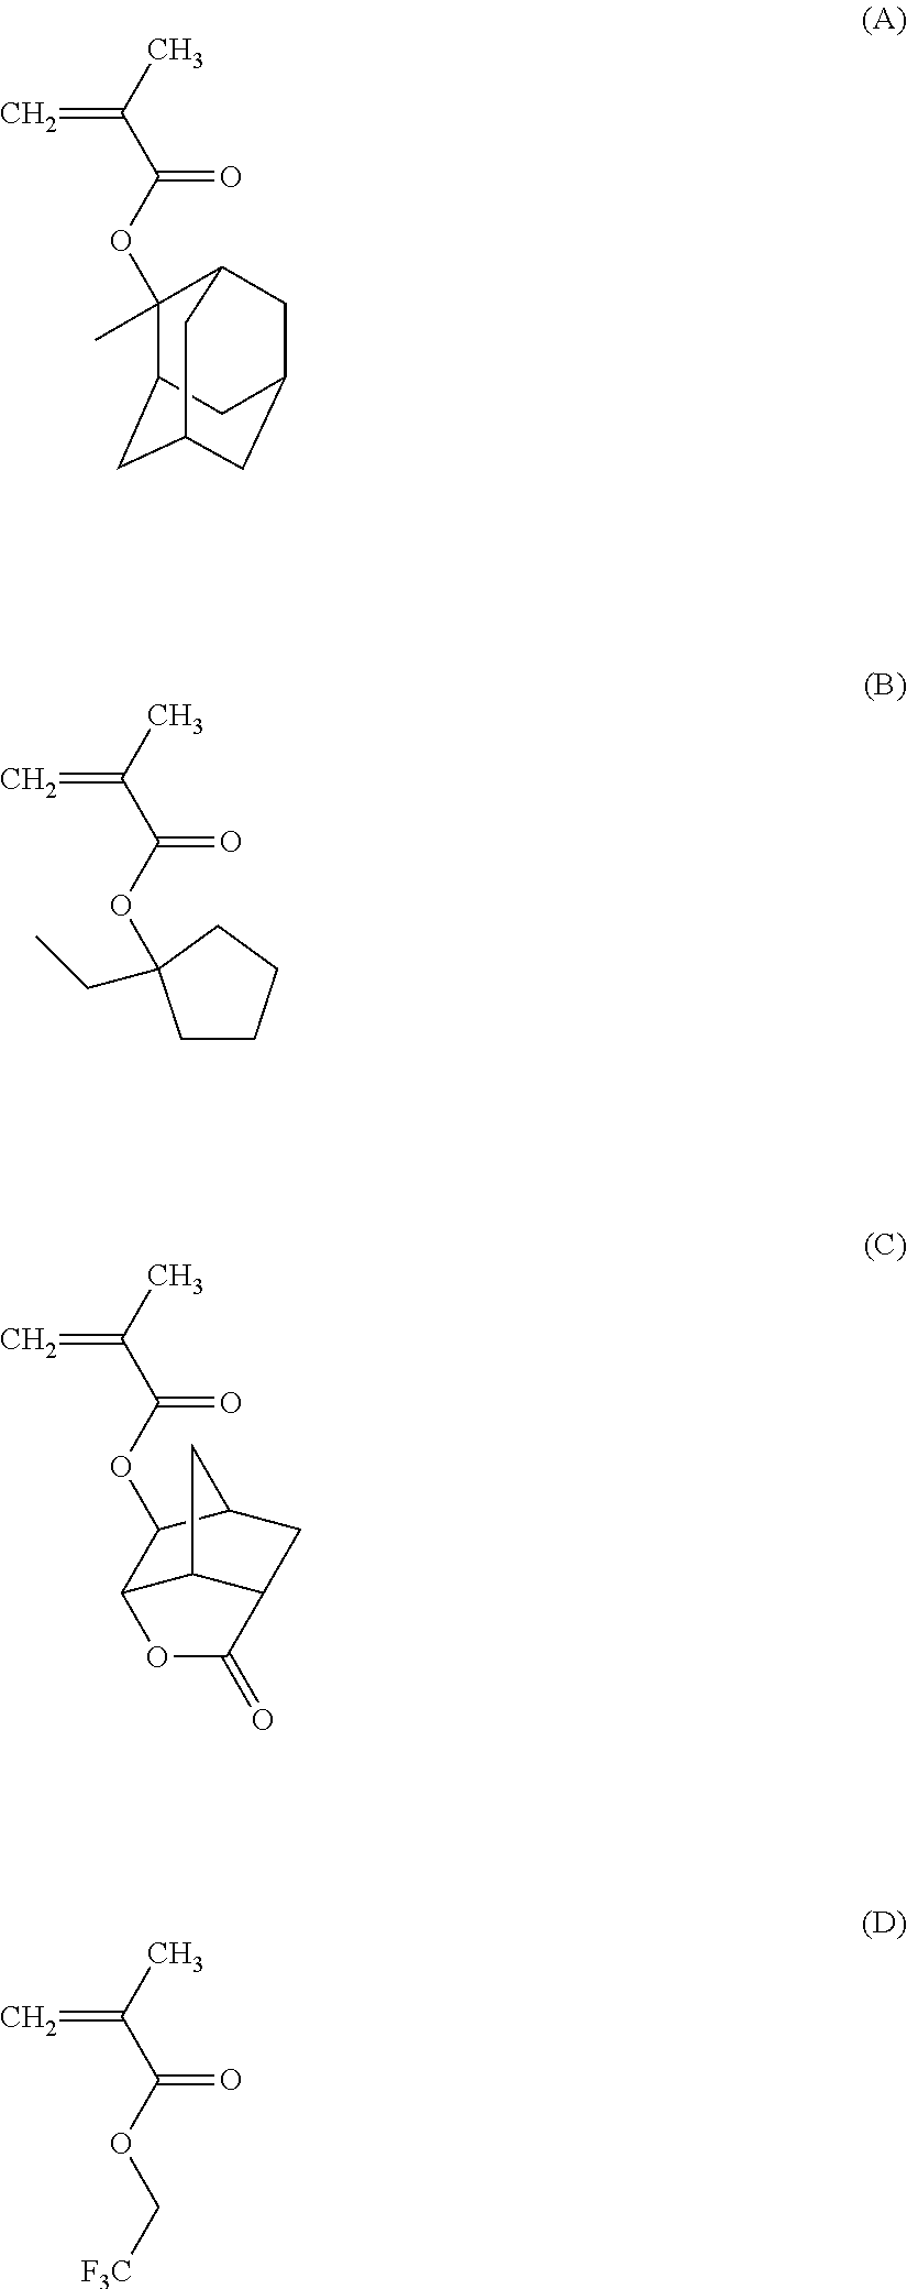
CC(C(OC1(C)C2CC3CC(CC1C3)C2)=O)=C.CC(C(OC1(CC)CCCC1)=O)=C.CC(C(OC1C2C3C(CC1C3)C(=O)O2)=O)=C.CC(C(OC[F3C])=O)=C
